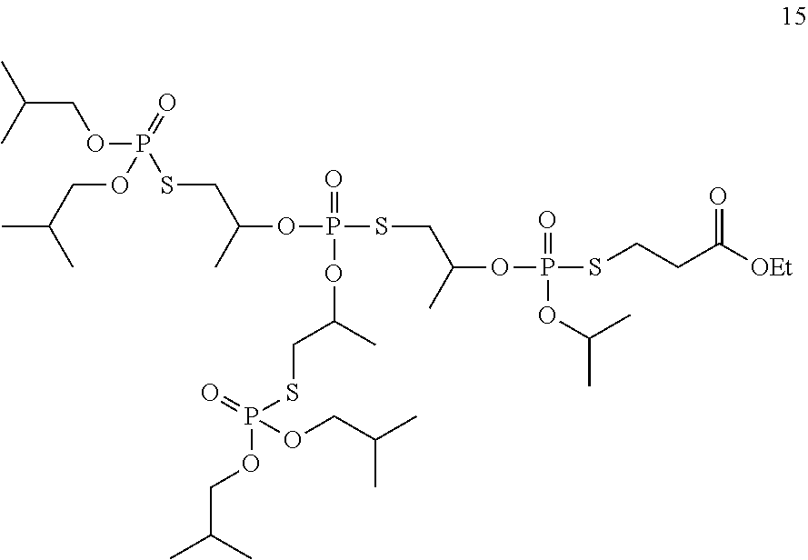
C(COP(SCC(OP(SCC(OP(SCCC([OEt])=O)(=O)OC(C)C)C)(=O)OC(CSP(OCC(C)C)(=O)OCC(C)C)C)C)(=O)OCC(C)C)(C)C
